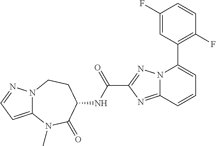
N12C(=CC=N1)N(C)C(=O)C(NC(C1=NN3C(=N1)C=CC=C3C1=C(F)C=CC(F)=C1)=O)CC2
